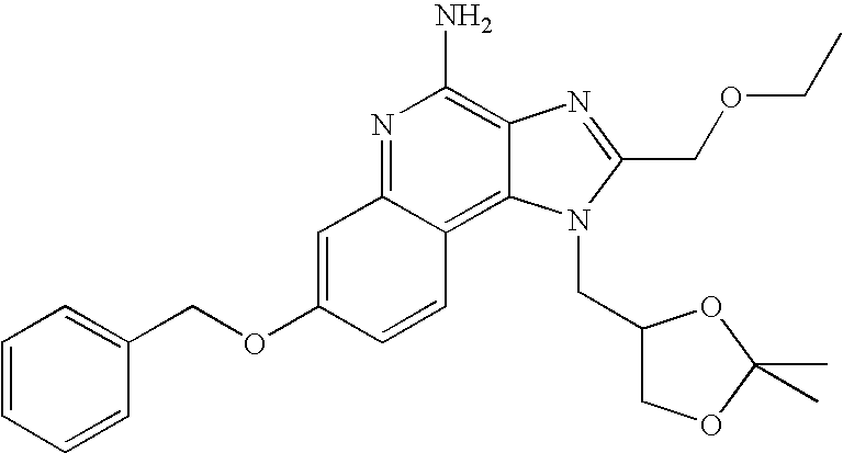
N1=C2C(=C3C(=C1N)N=C(COCC)N3CC1COC(C)(C)O1)C=CC(OCC1=CC=CC=C1)=C2
